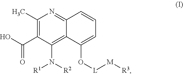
C1(C)=C(C(O)=O)C(N([R2])[R1])=C2C(=N1)C=CC=C2O[L][M][R3]
